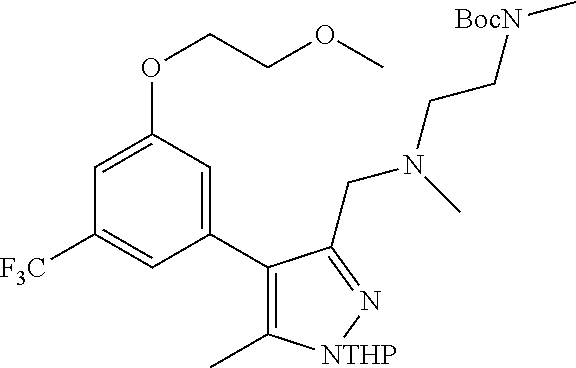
C1=C(OCCOC)C=C(C2=C(C)[NTHP]N=C2CN(C)CC[BocN]C)C=C1[F3C]
